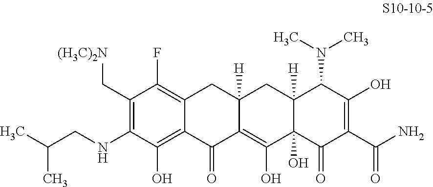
N(C1=C(C[(H3C)2N])C(F)=C2C(=C1O)C(=O)C1=C(O)C3(O)C([H])(CC1([H])C2)C(N(C)C)C(O)=C(C(N)=O)C3=O)CC(C)C
